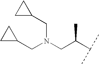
C1(CN(CC(C(C)C)C)CC2CC2)CC1
